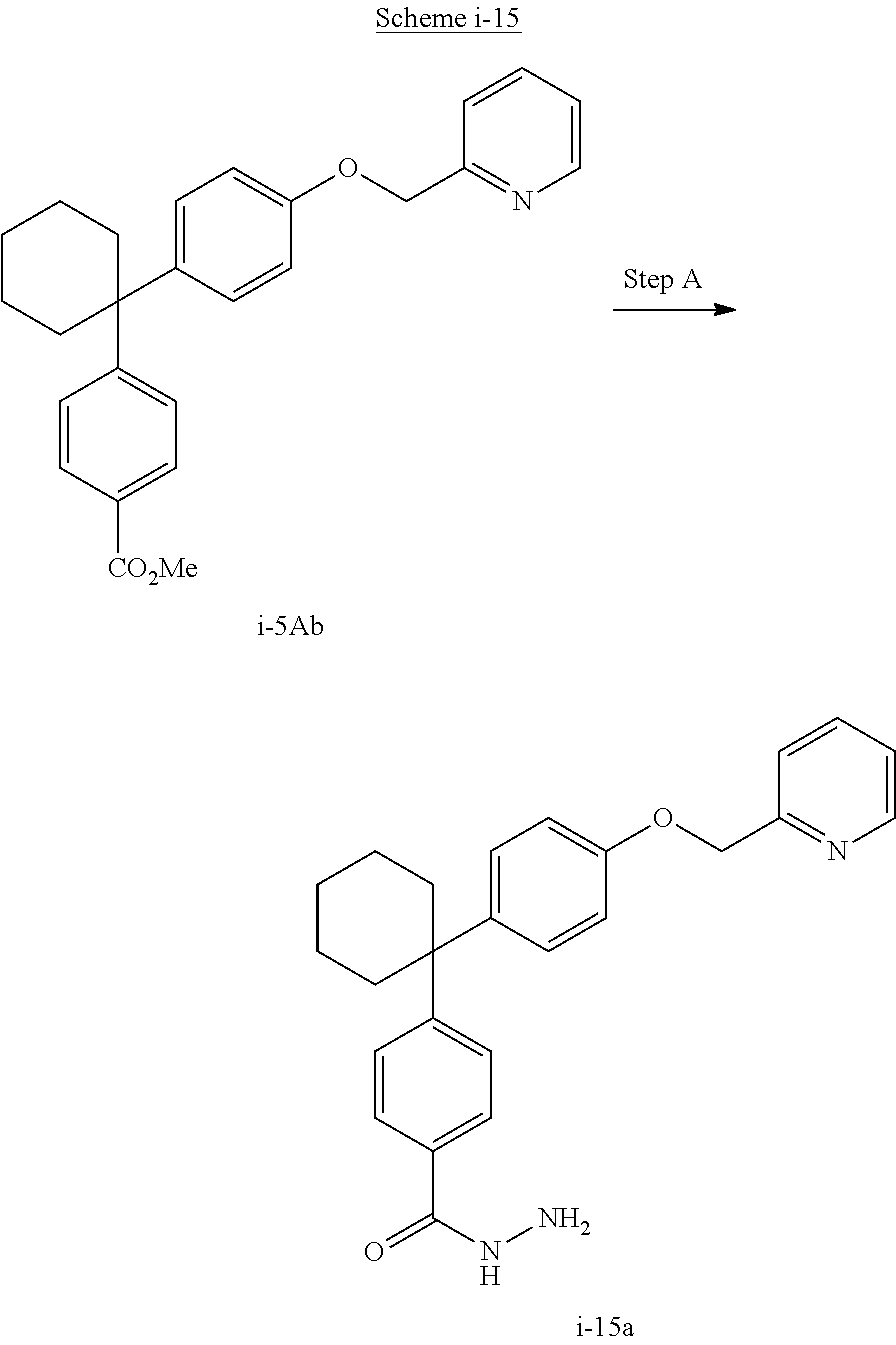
C1CCC(C2=CC=C(OCC3=NC=CC=C3)C=C2)(C2=CC=C([CO2Me])C=C2)CC1.C1CCC(C2=CC=C(OCC3=NC=CC=C3)C=C2)(C2=CC=C(C(=O)NN)C=C2)CC1
